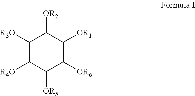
C1([R3O])C([R4O])C([OR5])C([OR6])C([OR1])C1[OR2]
